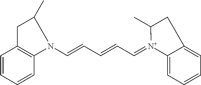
C1=CC=CC2=C1CC(C)N2C=CC=CC=[N+]1C2=CC=CC=C2CC1C
